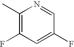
C1(C)=C(F)C=C(F)C=N1
